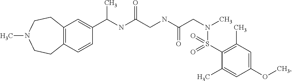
C1=CC(C(NC(CNC(CN(C)S(C2=C(C)C=C(OC)C=C2C)(=O)=O)=O)=O)C)=CC2=C1CCN(C)CC2
